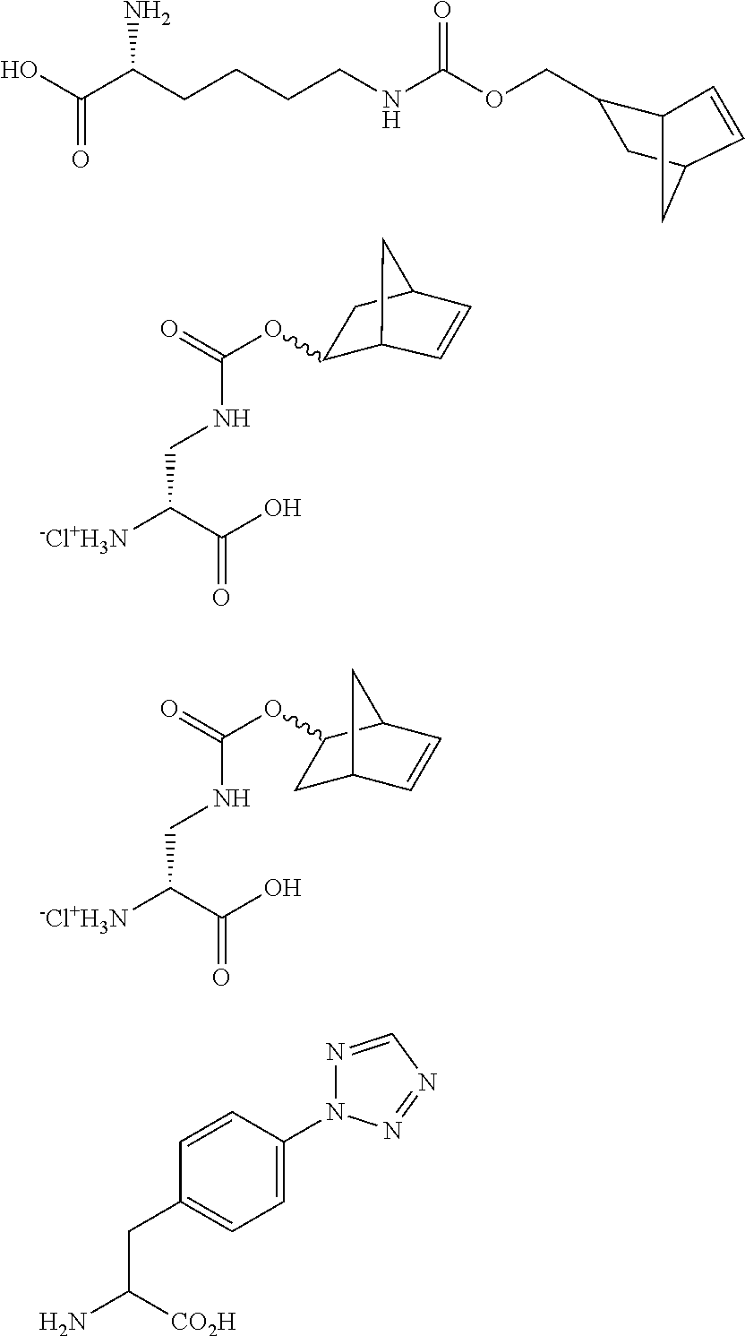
C1=CC(N2N=CN=N2)=CC=C1CC([CO2H])N.OC(C(CCCCNC(OCC1C2C=CC(C1)C2)=O)N)=O.C12C=CC(CC1OC(NCC(C(O)=O)[-Cl+H3N])=O)C2.C(C(C(O)=O)[-Cl+H3N])NC(=O)OC1CC2C=CC1C2
